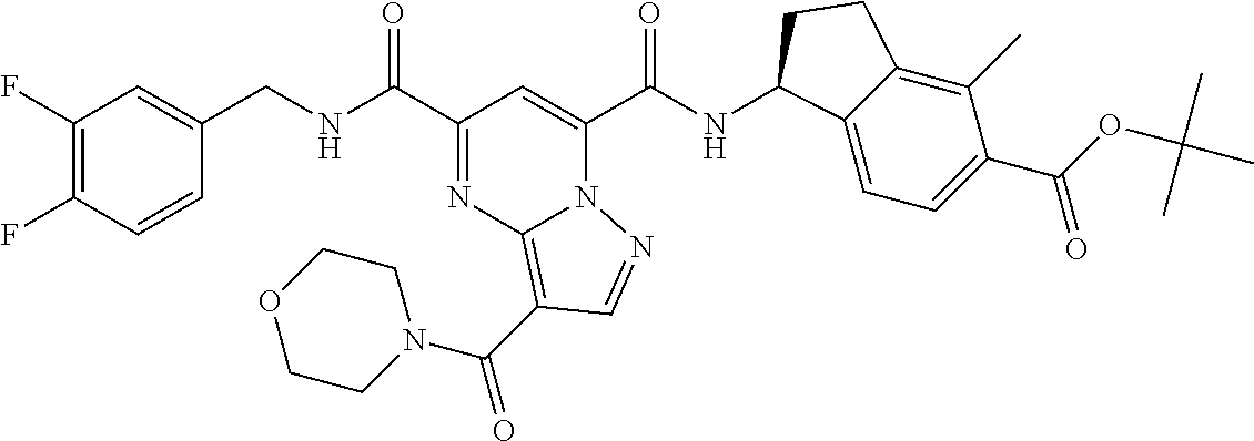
C1(F)=C(F)C=CC(CNC(C2=NC3=C(C(N4CCOCC4)=O)C=NN3C(C(NC3C4=CC=C(C(=O)OC(C)(C)C)C(C)=C4CC3)=O)=C2)=O)=C1
